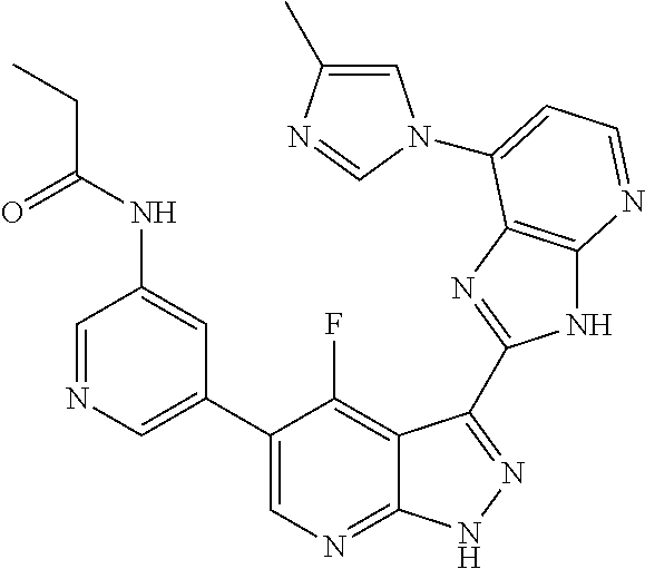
C1=NC=C(C2=CN=C3C(=C2F)C(C2=NC4=C(N2)N=CC=C4N2C=C(C)N=C2)=NN3)C=C1NC(CC)=O
